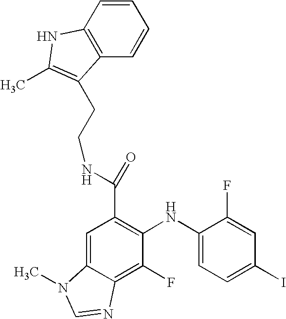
C(C1=C(NC2=CC=C(I)C=C2F)C(F)=C2C(=C1)N(C)C=N2)(NCCC1=C(C)NC2=C1C=CC=C2)=O
